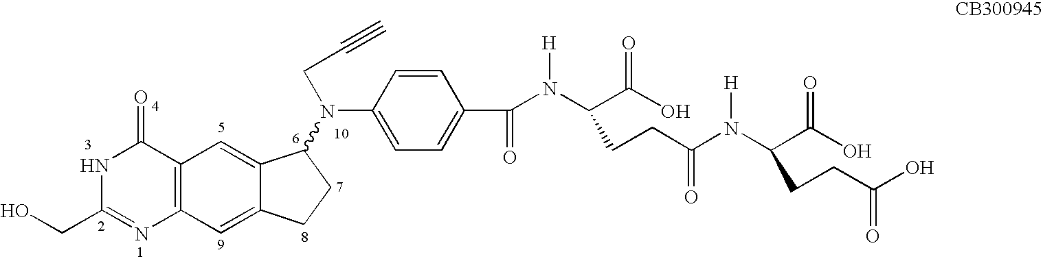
N1C(CO)=NC2=C(C1=O)C=C1C(=C2)CCC1N(C1=CC=C(C(N([H])C(C(=O)O)CCC(N(C(CCC(O)=O)C(O)=O)[H])=O)=O)C=C1)CC#C
